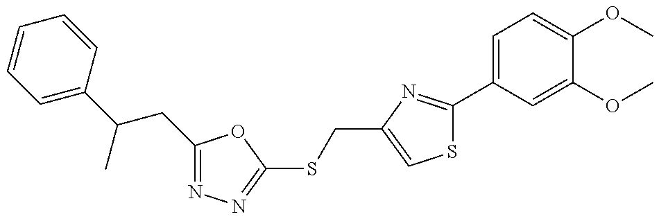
C1=C(C(CC2=NN=C(SCC3=CSC(C4=CC=C(OC)C(OC)=C4)=N3)O2)C)C=CC=C1
